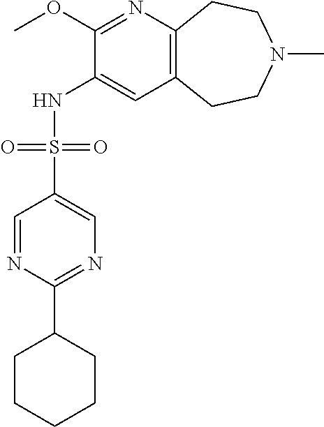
C1(OC)=NC2=C(C=C1NS(C1=CN=C(C3CCCCC3)N=C1)(=O)=O)CCN(C)CC2
